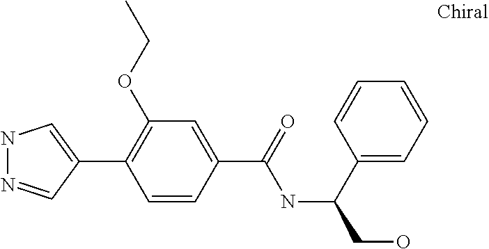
C1(C2=CNN=C2)=C(OCC)C=C(C(=O)NC(CO)C2=CC=CC=C2)C=C1
